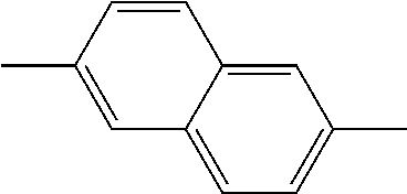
C1=C(C)C=CC2=CC(C)=CC=C12
